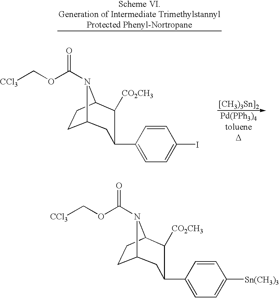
C12CCC(N1C(OC[CCl3])=O)C([CO2CH3])C(C1=CC=C([Sn(CH3)3])C=C1)C2.C12CCC(N1C(OC[CCl3])=O)C([CO2CH3])C(C1=CC=C(I)C=C1)C2
